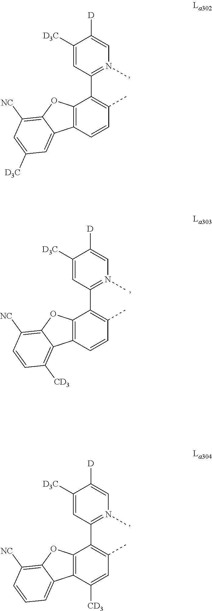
C1([D3C])=CC(C2=C(C)C=C([CD3])C3=C2OC2=C([NC])C=CC=C32)=N(C)C=C1[D].C1([D3C])=CC(C2=C(C)C=CC3=C2OC2=C([NC])C=CC([CD3])=C32)=N(C)C=C1[D].C1([D3C])=CC(C2=C(C)C=CC3=C2OC2=C([NC])C=C([D3C])C=C32)=N(C)C=C1[D]
